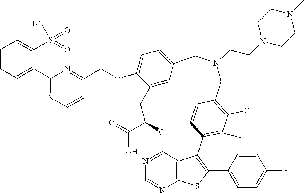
O(C1=CC=C2C=C1CC(C(O)=O)OC1=NC=NC3=C1C(=C(C1=CC=C(F)C=C1)S3)C1=C(C)C(Cl)=C(C=C1)CN(CCN1CCN(C)CC1)C2)CC1=NC(C2=CC=CC=C2S(=O)(C)=O)=NC=C1
